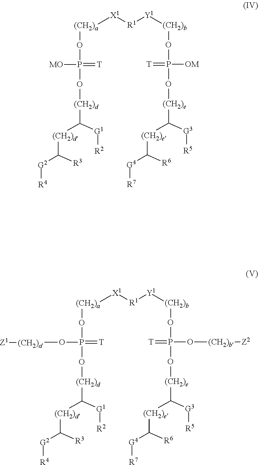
[(CH2)a]([X1][R1][Y1][(CH2)b]OP(=[T])([OM])O[(CH2)e]C([(CH2)e]C([G4][R7])[R6])[G3][R5])OP(=[T])([MO])O[(CH2)d]C([(CH2)d]C([G2][R4])[R3])[G1][R2].[(CH2)a]([X1][R1][Y1][(CH2)b]OP(=[T])(O[(CH2)b][Z2])O[(CH2)e]C([(CH2)e]C([G4][R7])[R6])[G3][R5])OP(=[T])(O[(CH2)a][Z1])O[(CH2)d]C([(CH2)d]C([G2][R4])[R3])[G1][R2]
